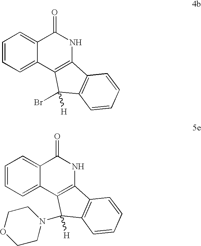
C1=CC=C2C(=C1)C(=O)NC1=C2C(Br)([H])C2=C1C=CC=C2.C1=CC=C2C(=C1)C(=O)NC1=C2C([H])(N2CCOCC2)C2=C1C=CC=C2
